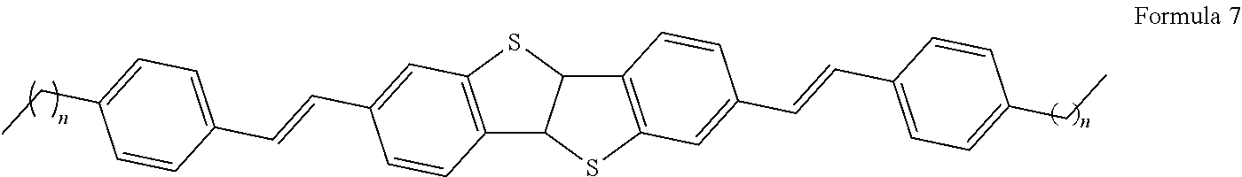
C12=C(SC3C1SC1=C3C=CC(C=CC3=CC=C(CC)C=C3)=C1)C=C(C=CC1=CC=C(CC)C=C1)C=C2
